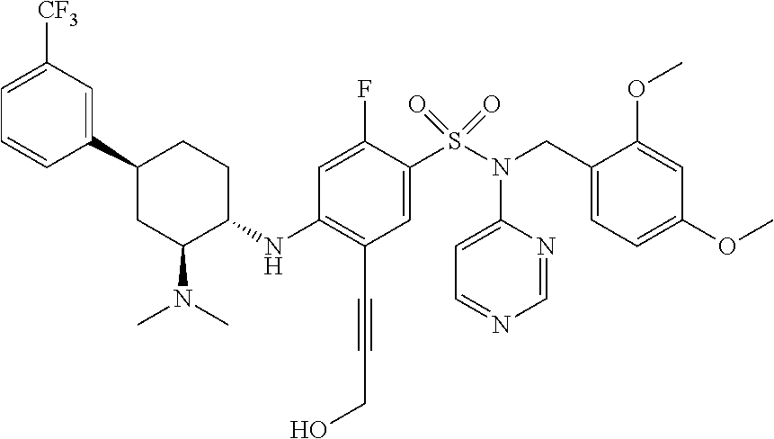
C1(C2=CC([CF3])=CC=C2)CC(N(C)C)C(NC2=C(C#CCO)C=C(S(N(C3=CC=NC=N3)CC3=CC=C(OC)C=C3OC)(=O)=O)C(F)=C2)CC1
